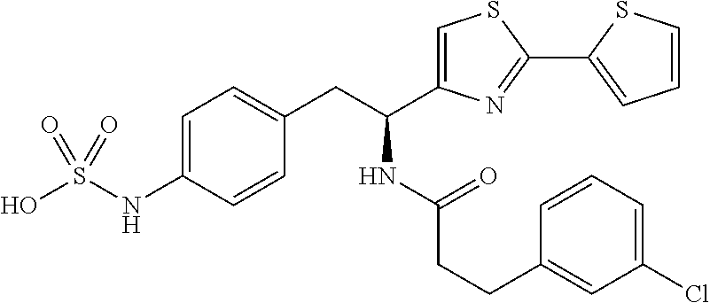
OS(NC1=CC=C(CC(NC(CCC2=CC(Cl)=CC=C2)=O)C2=CSC(C3=CC=CS3)=N2)C=C1)(=O)=O
